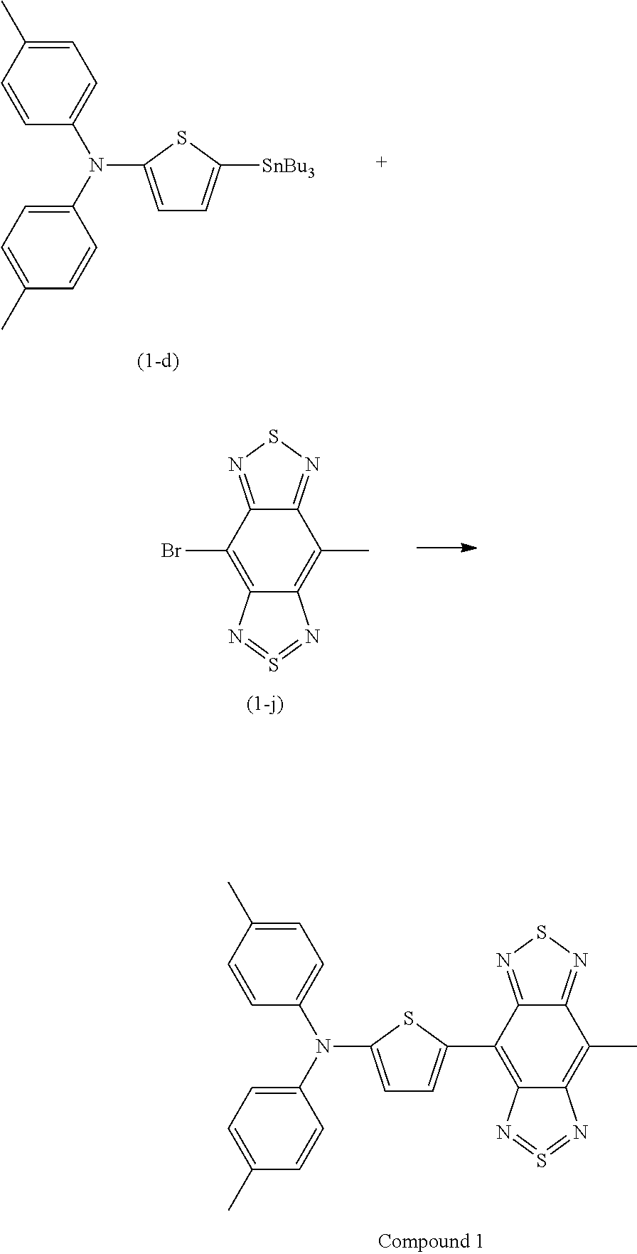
C1=C(C)C=CC(N(C2=CC=C(C)C=C2)C2=CC=C([SnBu3])S2)=C1.C12=C(Br)C3=NSN=C3C(C)=C1N=S=N2.C12=C(C3=CC=C(N(C4=CC=C(C)C=C4)C4=CC=C(C)C=C4)S3)C3=NSN=C3C(C)=C1N=S=N2
